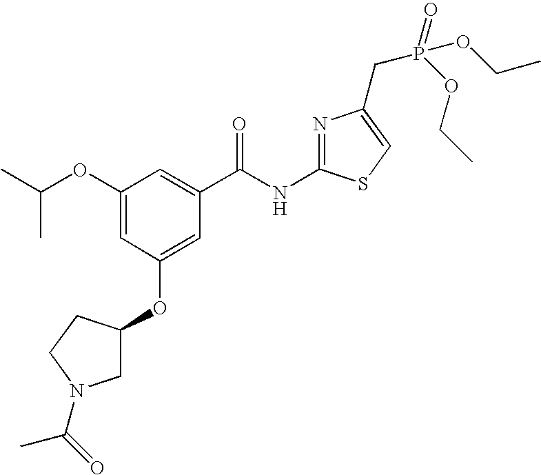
C1(OC(C)C)=CC(OC2CN(C(C)=O)CC2)=CC(C(NC2=NC(CP(OCC)(=O)OCC)=CS2)=O)=C1
